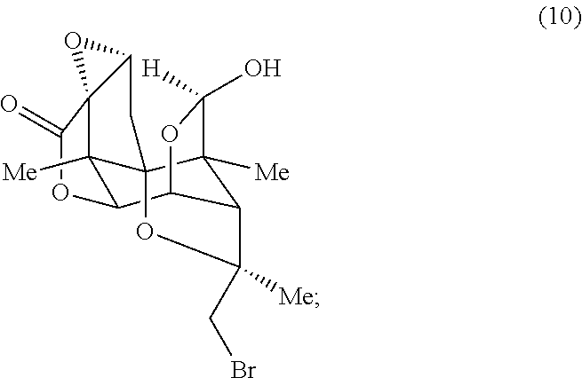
C12([Me])C3C4C5C([Me])(C1(CC1C2(C(=O)O3)O1)OC5([Me])CBr)C([H])(O)O4
